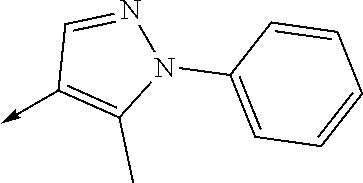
C1(->C)=C(C)N(C2=CC=CC=C2)N=C1
